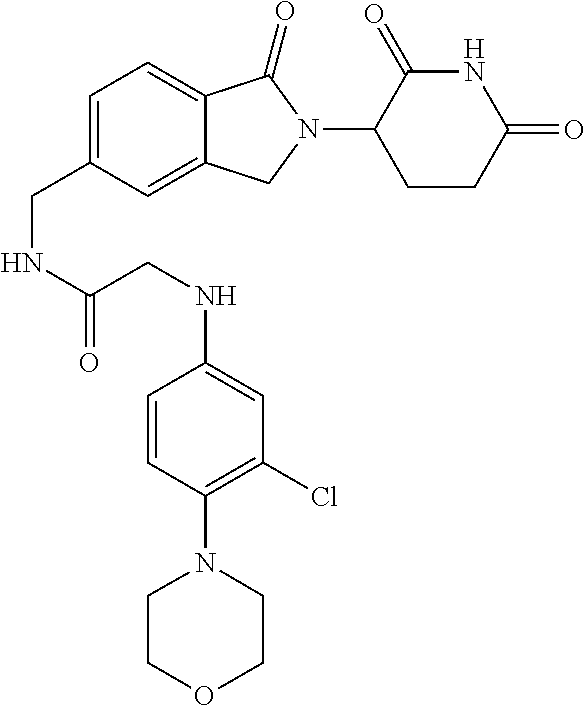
C1=C(CNC(=O)CNC2=CC(Cl)=C(N3CCOCC3)C=C2)C=C2C(=C1)C(=O)N(C1CCC(=O)NC1=O)C2
